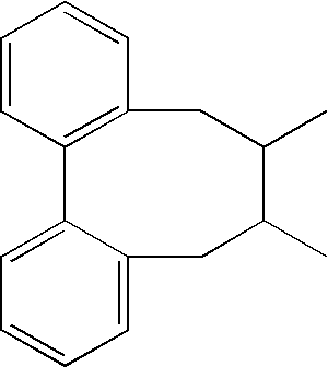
C1=CC2=C(C=C1)CC(C)C(C)CC1=CC=CC=C21
